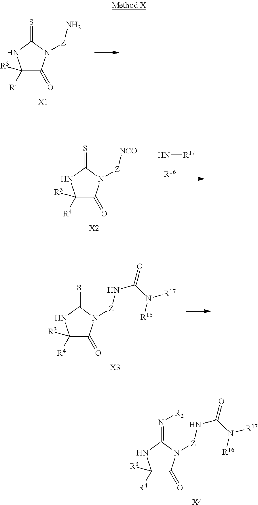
C1([R3])([R4])C(=O)N([Z]NC(N([R17])[R16])=O)C(=S)N1.[X3].C1([R3])([R4])C(=O)N([Z]NC(N([R17])[R16])=O)C(=N[R2])N1.[X4].C1([R3])([R4])C(=O)N([Z]N)C(=S)N1.[X1].C1([R3])([R4])C(=O)N([Z][NCO])C(=S)N1.N([R16])[R17].[X2]
